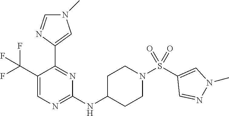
C1(NC2CCN(S(C3=CN(C)N=C3)(=O)=O)CC2)=NC=C(C(F)(F)F)C(C2=CN(C)C=N2)=N1
